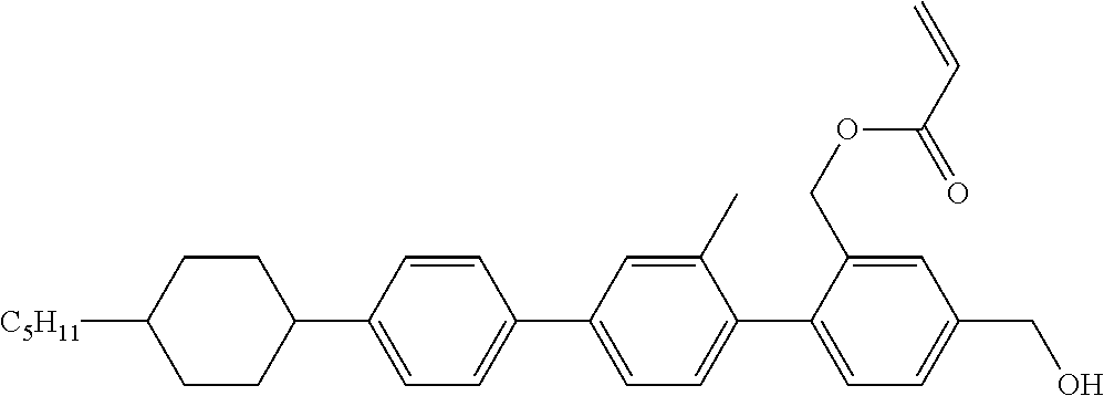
C1CC([C5H11])CCC1C1=CC=C(C2=CC=C(C3=CC=C(CO)C=C3COC(C=C)=O)C(C)=C2)C=C1
